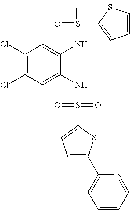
C1(Cl)=C(Cl)C=C(NS(=O)(=O)C2=CC=C(C3=CC=CC=N3)S2)C(NS(=O)(C2=CC=CS2)=O)=C1
